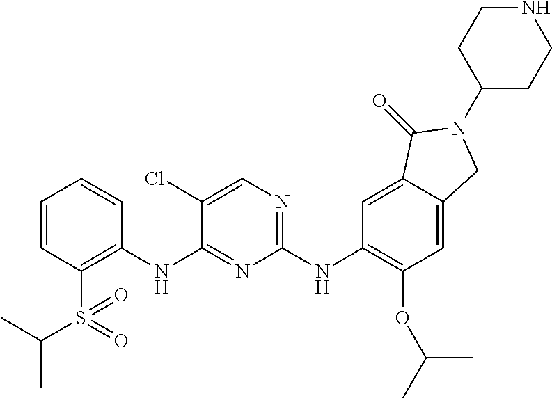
C1(NC2=C(S(=O)(C(C)C)=O)C=CC=C2)=NC(NC2=C(OC(C)C)C=C3C(=C2)C(=O)N(C2CCNCC2)C3)=NC=C1Cl
